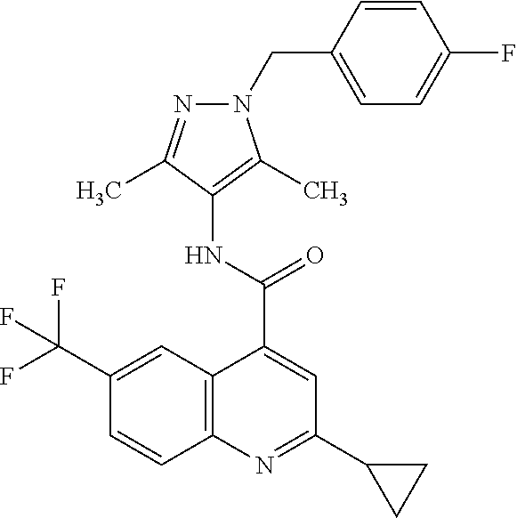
C12=C(N=C(C3CC3)C=C1C(NC1=C(C)N(CC3=CC=C(F)C=C3)N=C1C)=O)C=CC(C(F)(F)F)=C2
